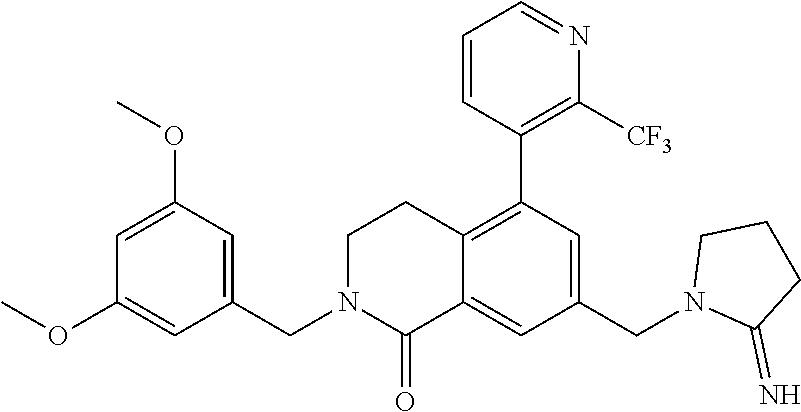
C1N(CC2=CC(OC)=CC(OC)=C2)C(=O)C2=CC(CN3C(=N)CCC3)=CC(C3=C([CF3])N=CC=C3)=C2C1
